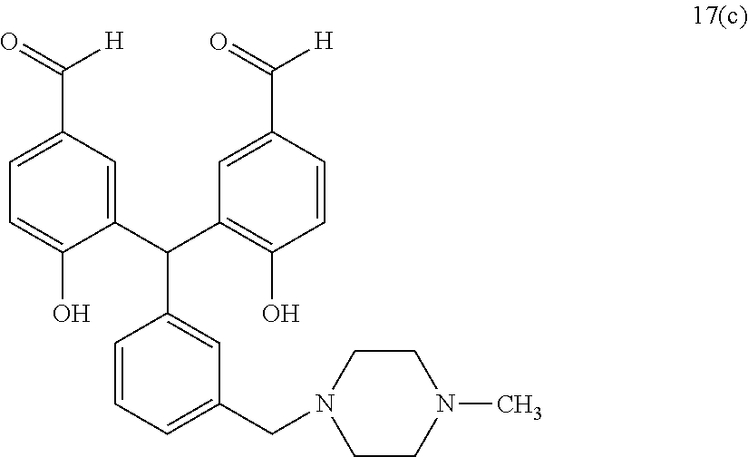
C1=CC=C(CN2CCN(C)CC2)C=C1C(C1=CC(C([H])=O)=CC=C1O)C1=C(O)C=CC(C([H])=O)=C1
